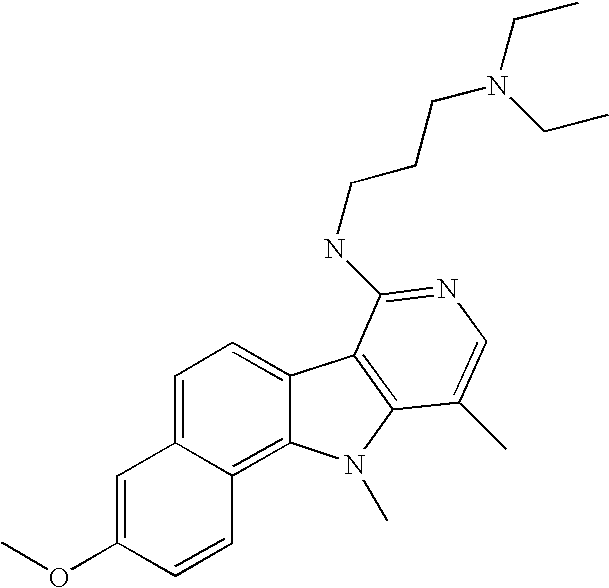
C1=C2C(=C3C(=C1)C1=C(N3C)C(C)=CN=C1NCCCN(CC)CC)C=CC(OC)=C2
